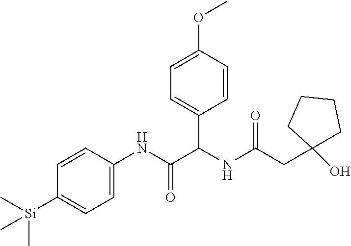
C1=CC(NC(=O)C(NC(CC2(O)CCCC2)=O)C2=CC=C(OC)C=C2)=CC=C1[Si](C)(C)C
